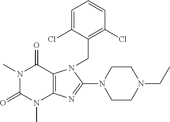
N1(C)C(=O)N(C)C2=C(C1=O)N(CC1=C(Cl)C=CC=C1Cl)C(N1CCN(CC)CC1)=N2
